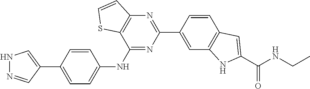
N1N=CC(C2=CC=C(NC3=NC(C4=CC5=C(C=C4)C=C(C(NCC)=O)N5)=NC4=C3SC=C4)C=C2)=C1
